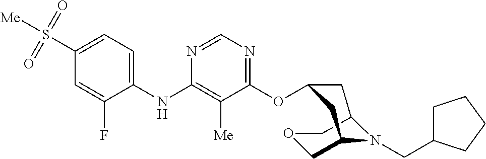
C1=C(S(=O)(=O)[Me])C=C(F)C(NC2=C([Me])C(OC3CC4COCC(C3)N4CC3CCCC3)=NC=N2)=C1
